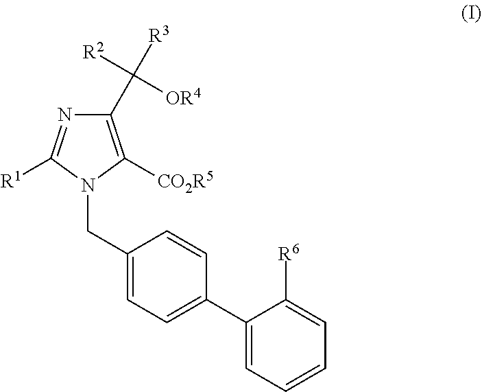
C1(CN2C([CO2R5])=C(C([R3])([R2])[OR4])N=C2[R1])=CC=C(C2=CC=CC=C2[R6])C=C1
